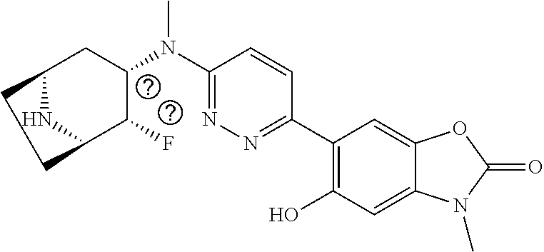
N1=C(N(C)C2C(F)C3NC(C2)CC3)C=CC(C2=C(O)C=C3C(=C2)OC(=O)N3C)=N1
